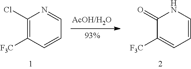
C1(Cl)=C([F3C])C=CC=N1.C1(=O)C([F3C])=CC=CN1
